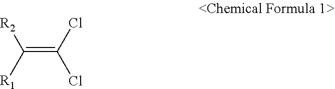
C(=C(Cl)Cl)([R1])[R2]
